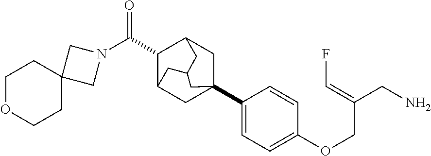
C1(C23CC4C(C(N5CC6(C5)CCOCC6)=O)C(C2)CC(C4)C3)=CC=C(OCC(CN)=CF)C=C1
